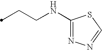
C1(NCCC)=NN=CS1
